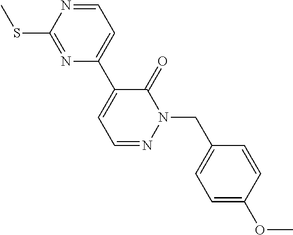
C1=NC(SC)=NC(C2=CC=NN(CC3=CC=C(OC)C=C3)C2=O)=C1
